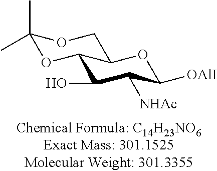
C1(O)C([NHAc])C([OAlI])OC2C1OC(C)(C)OC2
